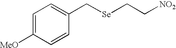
C1=C([MeO])C=CC(C[Se]CC[NO2])=C1
